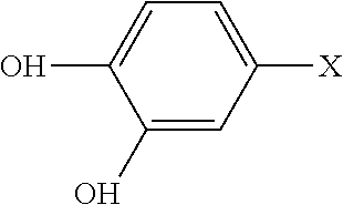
C1(O)=CC([X])=CC=C1O
